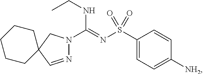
C1(S(N=C(N2N=CC3(C2)CCCCC3)NCC)(=O)=O)=CC=C([NH2])C=C1
